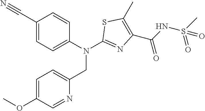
C1(N(C2=NC(C(=O)NS(C)(=O)=O)=C(C)S2)CC2=CC=C(OC)C=N2)=CC=C(C#N)C=C1
